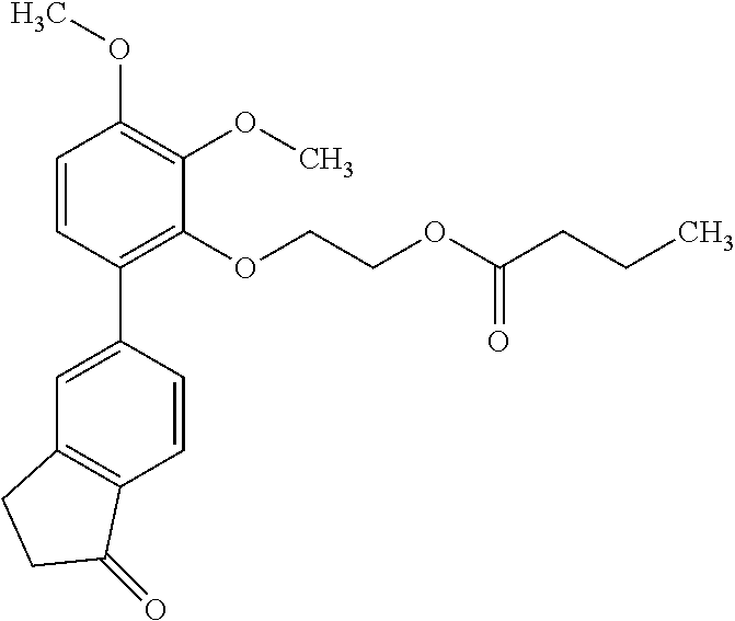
C1=CC(C2=CC3=C(C=C2)C(=O)CC3)=C(OCCOC(CCC)=O)C(OC)=C1OC
